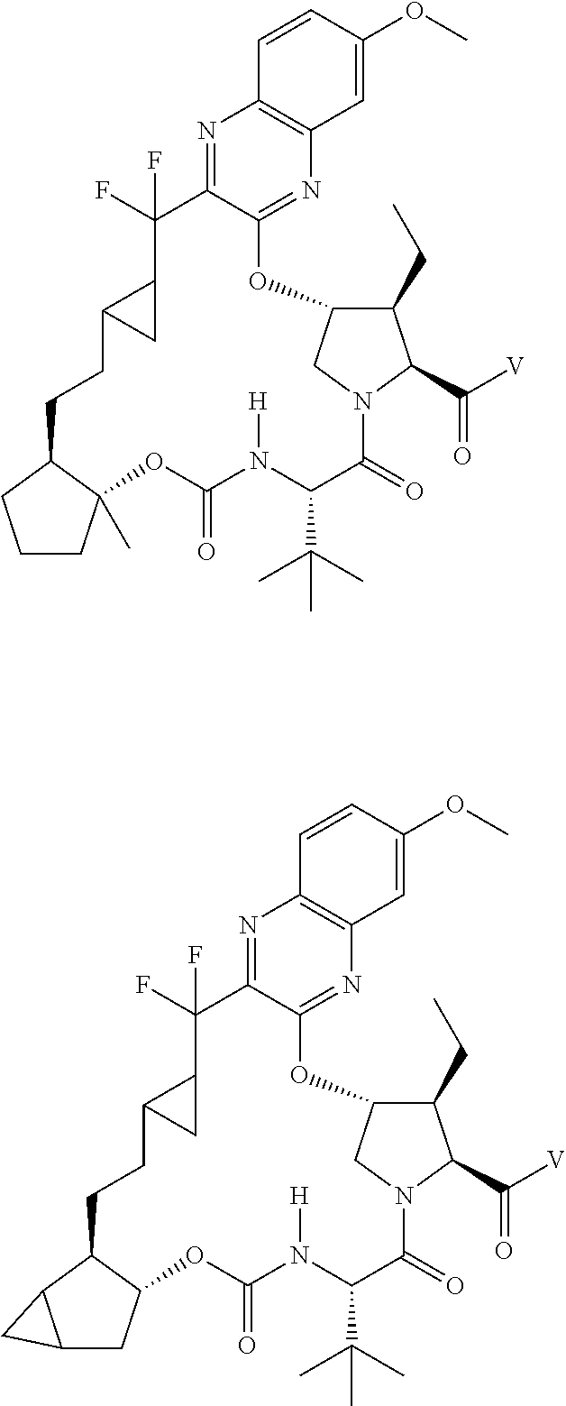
N1=C2C(=NC3=C1C=CC(OC)=C3)OC1C(CC)C(C([V])=O)N(C(=O)C(C(C)(C)C)N([H])C(=O)OC3(C)C(CCC4C(C2(F)F)C4)CCC3)C1.N1=C2C(=NC3=C1C=CC(OC)=C3)OC1C(CC)C(C([V])=O)N(C(=O)C(C(C)(C)C)N([H])C(=O)OC3C(CCC4C(C2(F)F)C4)C2C(C3)C2)C1
